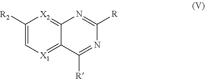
C1([R2])=C[X1]=C2C(=[X2]1)N=C([R])N=C2[R]
